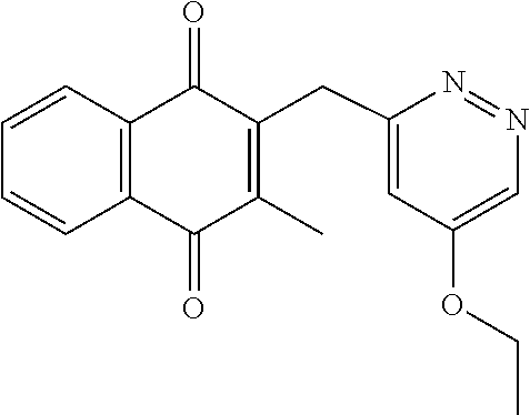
N1=NC=C(OCC)C=C1CC1=C(C)C(=O)C2=C(C=CC=C2)C1=O
